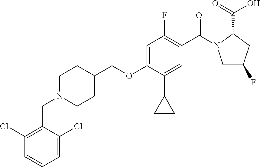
C(N1CCC(COC2=CC(F)=C(C(=O)N3CC(F)CC3C(=O)O)C=C2C2CC2)CC1)C1=C(Cl)C=CC=C1Cl
